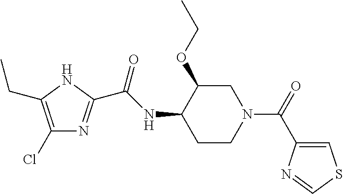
C1(Cl)=C(CC)NC(C(NC2CCN(C(=O)C3=CSC=N3)CC2OCC)=O)=N1
